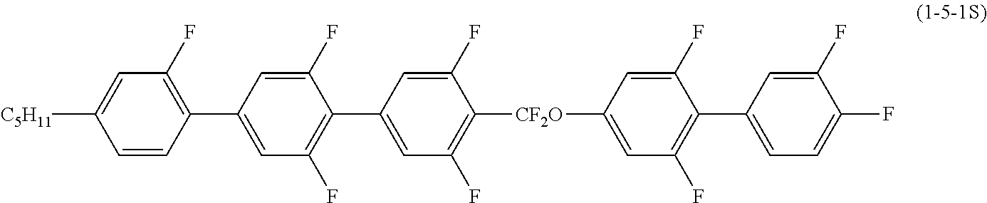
C1(C2=C(F)C=C(C3=C(F)C=C([C5H11])C=C3)C=C2F)=CC(F)=C([CF2O]C2=CC(F)=C(C3=CC=C(F)C(F)=C3)C(F)=C2)C(F)=C1
